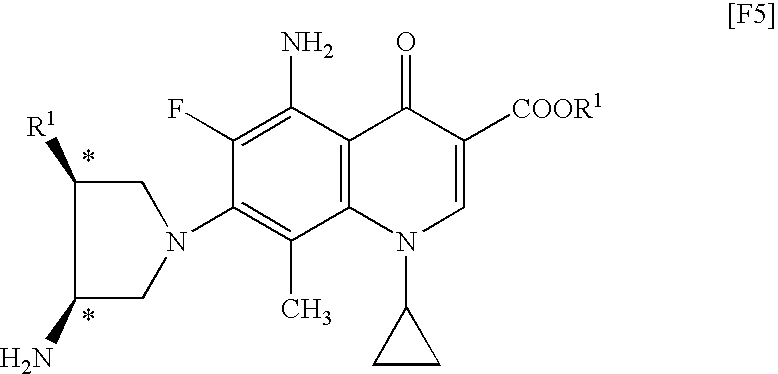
C1(N)=C(F)C(N2CC([R1])C(N)C2)=C(C)C2=C1C(=O)C([COOR1])=CN2C1CC1
